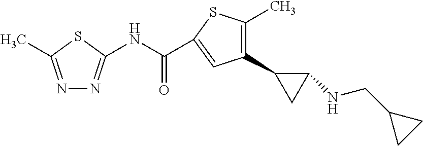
C1=C(C(NC2=NN=C(C)S2)=O)SC(C)=C1C1CC1NCC1CC1
